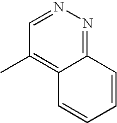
C1(C)=C2C(=NN=C1)C=CC=C2
